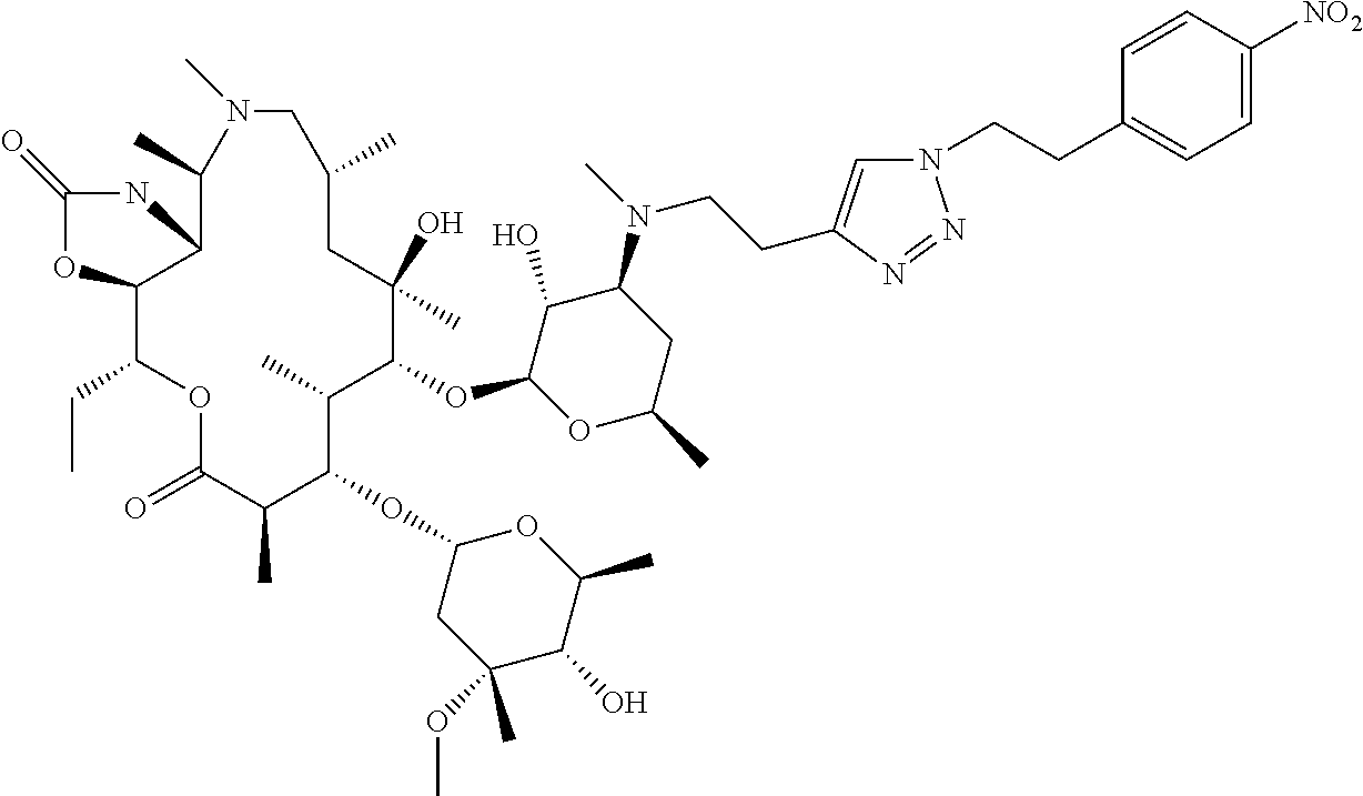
C1(O)C(OC2C(C)C(OC3CC(OC)(C)C(O)C(C)O3)C(C)C(=O)OC(CC)C3C(C(C)N(C)CC(C)CC2(O)C)NC(=O)O3)OC(C)CC1N(C)CCC1=CN(CCC2=CC=C([NO2])C=C2)N=N1
